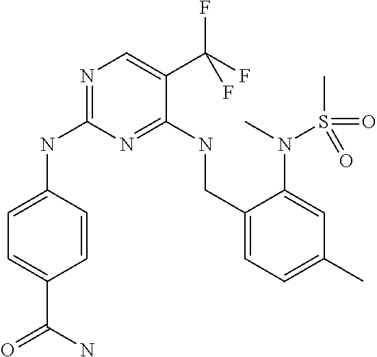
N(C1=NC=C(C(F)(F)F)C(NCC2=CC=C(C)C=C2N(C)S(=O)(C)=O)=N1)C1=CC=C(C(N)=O)C=C1
